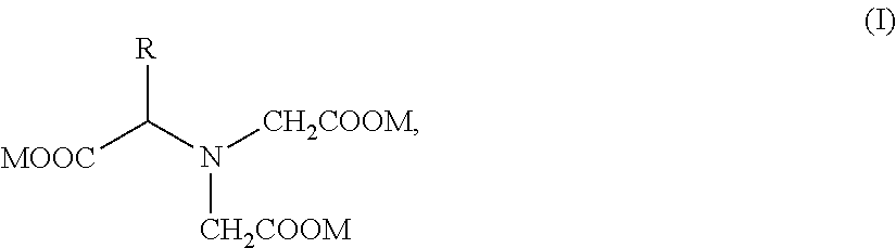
[R]C(N([CH2COOM])[CH2COOM])[MOOC]
